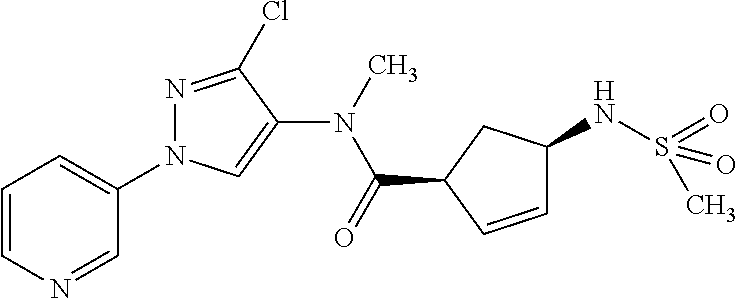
C1=CN=CC(N2N=C(Cl)C(N(C)C(=O)C3CC(NS(=O)(C)=O)C=C3)=C2)=C1
